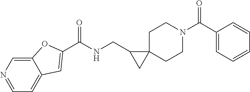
C12=CN=CC=C1C=C(C(NCC1CC13CCN(C(C1=CC=CC=C1)=O)CC3)=O)O2
